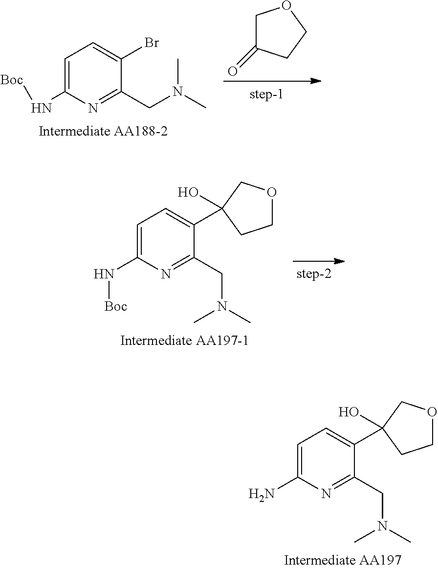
C1C(=O)CCO1.N(C1=CC=C(Br)C(CN(C)C)=N1)[Boc].C1(N)=CC=C(C2(O)COCC2)C(CN(C)C)=N1.C1(N[Boc])=CC=C(C2(O)COCC2)C(CN(C)C)=N1
